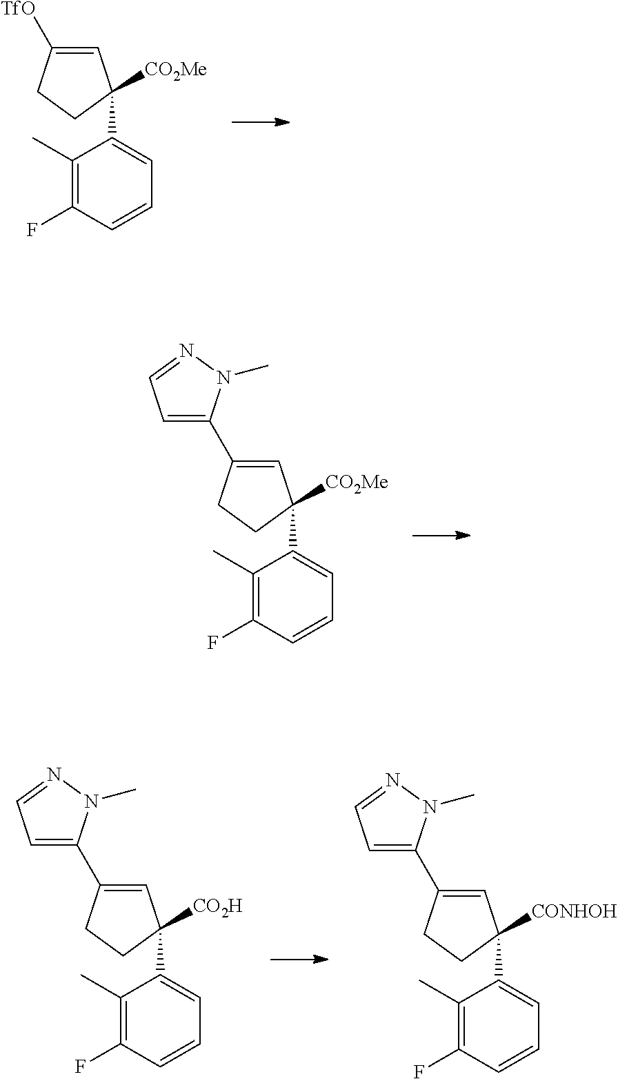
[CO2Me]C1(C2=CC=CC(F)=C2C)C=C([TfO])CC1.[CO2Me]C1(C2=CC=CC(F)=C2C)C=C(C2=CC=NN2C)CC1.[CO2H]C1(C2=CC=CC(F)=C2C)C=C(C2=CC=NN2C)CC1.[CONHOH]C1(C2=CC=CC(F)=C2C)C=C(C2=CC=NN2C)CC1
